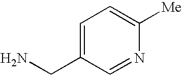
C1=C(CN)C=NC([Me])=C1
